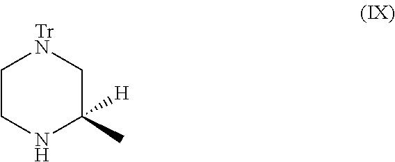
C1CNC([H])(C)C[TrN]1
